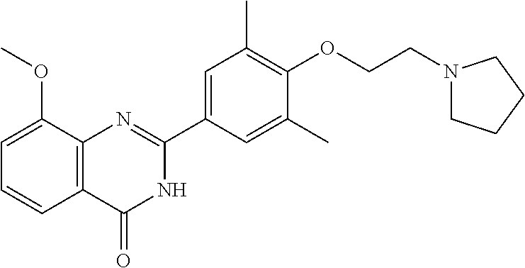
C1=C(OC)C2=C(C=C1)C(=O)NC(C1=CC(C)=C(OCCN3CCCC3)C(C)=C1)=N2
